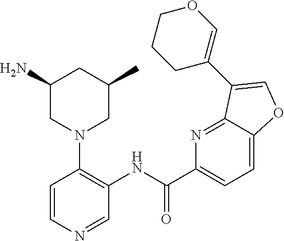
C1(N)CN(C2=C(NC(C3=CC=C4C(=N3)C(C3=COCCC3)=CO4)=O)C=NC=C2)CC(C)C1
